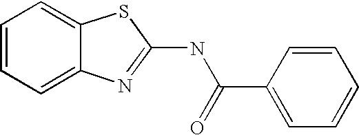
C1=CC=C2C(=C1)SC(NC(C1=CC=CC=C1)=O)=N2
